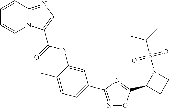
C1=CC2=NC=C(C(=O)NC3=CC(C4=NOC(C5CCN5S(C(C)C)(=O)=O)=N4)=CC=C3C)N2C=C1
